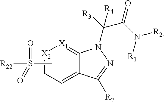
C1=C2C(=[X1][X2]=C1)N(C([R3])(C(N([R2])[R1])=O)[R4])N=C2[R7].CS([R22])(=O)=O
